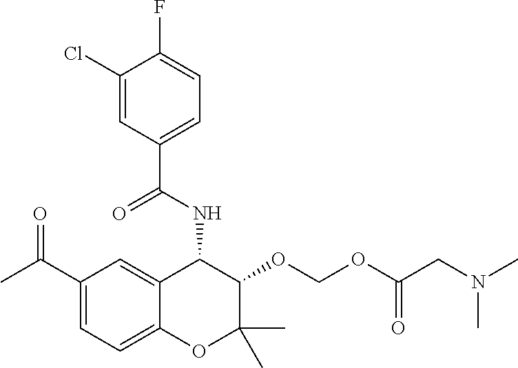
C1(Cl)=CC(C(NC2C3=CC(C(C)=O)=CC=C3OC(C)(C)C2OCOC(CN(C)C)=O)=O)=CC=C1F
